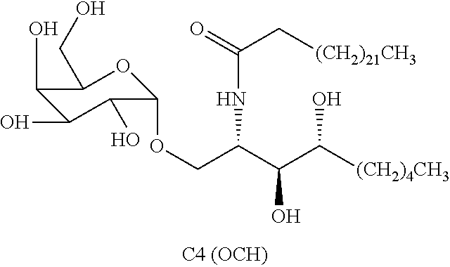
C1(OCC(C(C([(CH2)4CH3])O)O)NC(C[(CH2)21CH3])=O)OC(CO)C(O)C(O)C1O
